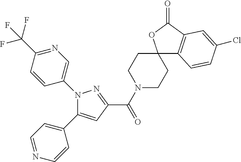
C1(C(N2CCC3(CC2)C2=C(C(=O)O3)C=C(Cl)C=C2)=O)=NN(C2=CN=C(C(F)(F)F)C=C2)C(C2=CC=NC=C2)=C1
